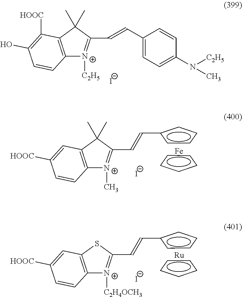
C12=C(C(C)(C)C(C=CC3=CC=C(N([C2H5])C)C=C3)=[N+]1[C2H5])C([HOOC])=C(O)C=C2.[I-].[I-].C12=C(C(C)(C)C(C=Cc3cccc3)=[N+]1C)C=C([HOOC])C=C2.c1cccc1.[Fe].[I-].C12=C(SC(C=Cc3cccc3)=[N+]1[C2H4OCH3])C=C([HOOC])C=C2.c1cccc1.[Ru]
